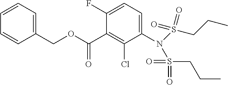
C1=CC=C(COC(C2=C(Cl)C(N(S(=O)(=O)CCC)S(=O)(CCC)=O)=CC=C2F)=O)C=C1
